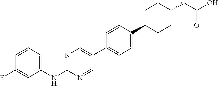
C1=CC=C(NC2=NC=C(C3=CC=C(C4CCC(CC(O)=O)CC4)C=C3)C=N2)C=C1F
